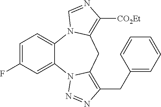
C1=C(F)C=C2C(=C1)N1C(=C([CO2Et])N=C1)CC1=C(CC3=CC=CC=C3)N=NN21
